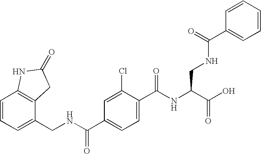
C1=CC=C(CNC(C2=CC=C(C(NC(C(O)=O)CNC(=O)C3=CC=CC=C3)=O)C(Cl)=C2)=O)C2=C1NC(=O)C2
